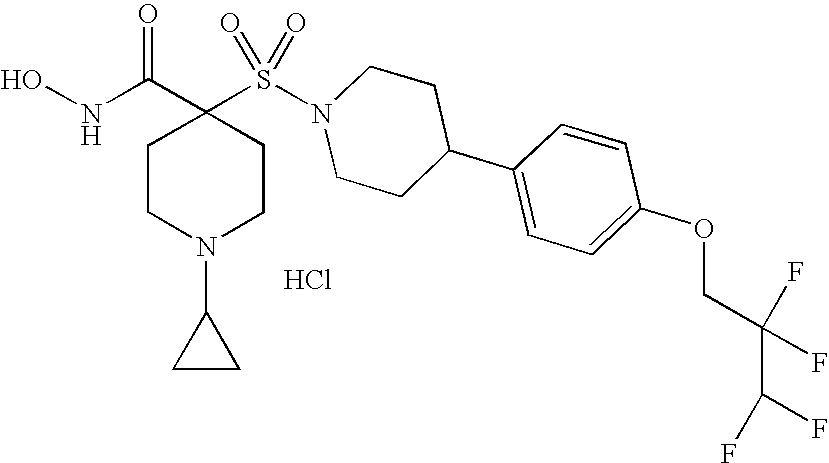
C1(S(N2CCC(C3=CC=C(OCC(F)(F)C(F)F)C=C3)CC2)(=O)=O)(C(NO)=O)CCN(C2CC2)CC1.Cl
